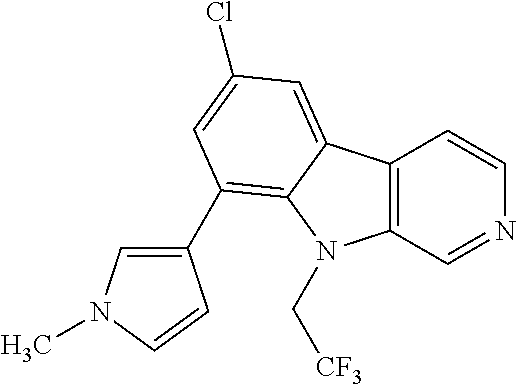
C12=C(C=NC=C1)N(C[CF3])C1=C(C3=CN(C)C=C3)C=C(Cl)C=C21
